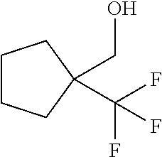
C1CCC(CO)(C(F)(F)F)C1
